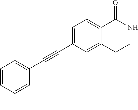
C1=CC(C)=CC(C#CC2=CC=C3C(=C2)CCNC3=O)=C1
